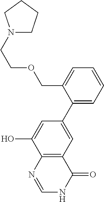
C1(C2=CC3=C(C(O)=C2)N=CNC3=O)=CC=CC=C1COCCN1CCCC1
